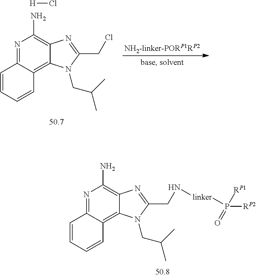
[linker](P([RP2])([RP1])=O)NCC1=NC2=C(N)N=C3C(=C2N1CC(C)C)C=CC=C3.N1=C2C(=C3C(=C1N)N=C(CCl)N3CC(C)C)C=CC=C2.[H]Cl
